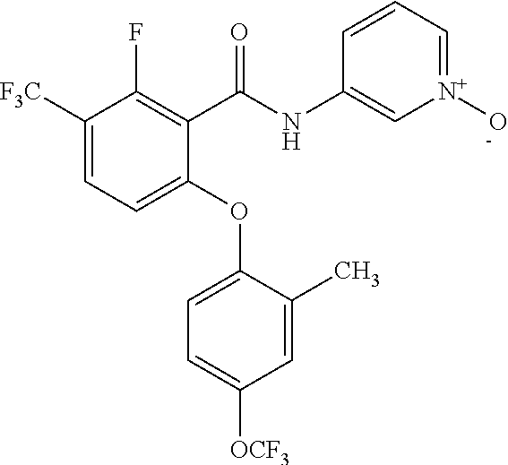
C1(C(NC2=C[N+](O)=CC=C2)=O)=C(F)C([F3C])=CC=C1OC1=CC=C([OCF3])C=C1C
